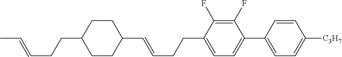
C1CC(CCC=CC)CCC1C=CCCC1=CC=C(C2=CC=C([C3H7])C=C2)C(F)=C1F
